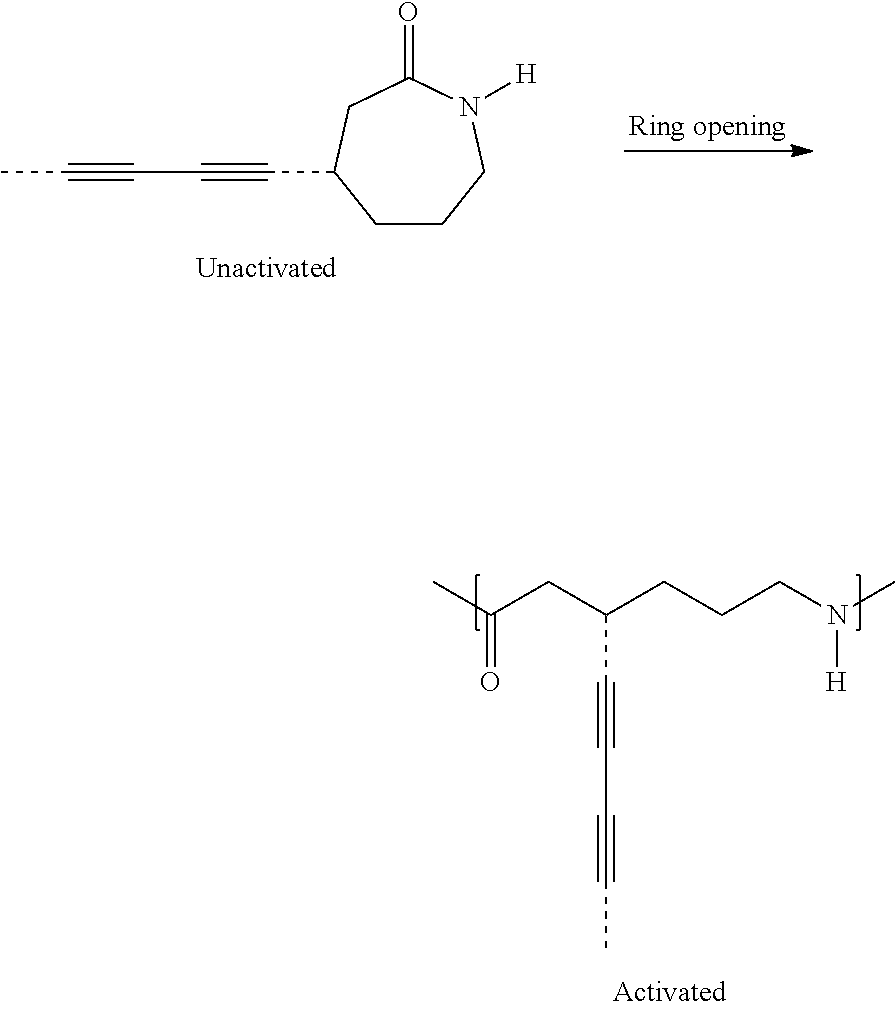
C1CCN([H])C(=O)CC1C#CC#CC.CC(CC(CCCN(C)[H])C#CC#CC)=O
